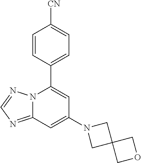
C12=NC=NN1C(C1=CC=C([CN])C=C1)=CC(N1CC3(C1)COC3)=C2
